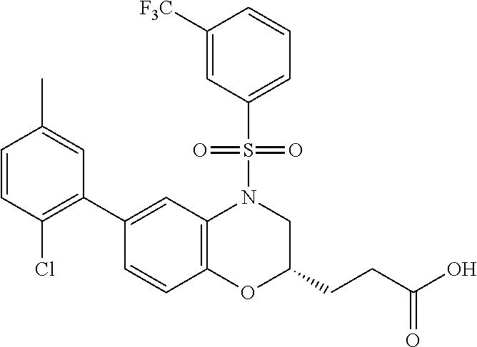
C1(C2=C(Cl)C=CC(C)=C2)=CC2=C(C=C1)OC(CCC(O)=O)CN2S(=O)(=O)C1=CC=CC([F3C])=C1
